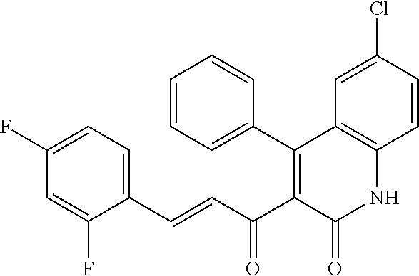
C1=CC=C(C2=C(C(C=CC3=CC=C(F)C=C3F)=O)C(=O)NC3=C2C=C(Cl)C=C3)C=C1
